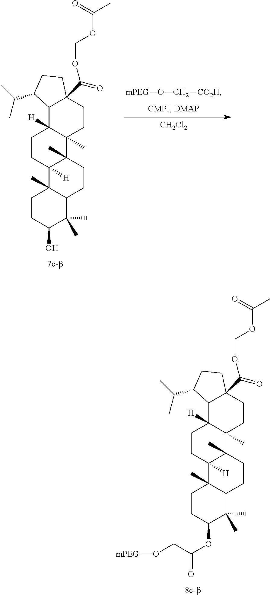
[CH2Cl2].[mPEG]OC[CO2H].O(C(C12C(C3([H])C(C)(CC1)C1(C)C([H])(CC3)C3(C)C(CC1)C(C)(C)C(O)CC3)C(C(C)C)CC2)=O)COC(C)=O.O(C(C12C(C3([H])C(C)(CC1)C1(C)C([H])(CC3)C3(C)C(CC1)C(C)(C)C(OC(CO[mPEG])=O)CC3)C(C(C)C)CC2)=O)COC(C)=O
